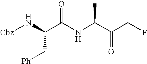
[Cbz]NC(C(NC(C(CF)=O)C)=O)C[Ph]
